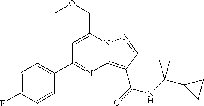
C1=C(COC)N2C(=C(C(=O)NC(C3CC3)(C)C)C=N2)N=C1C1=CC=C(F)C=C1
